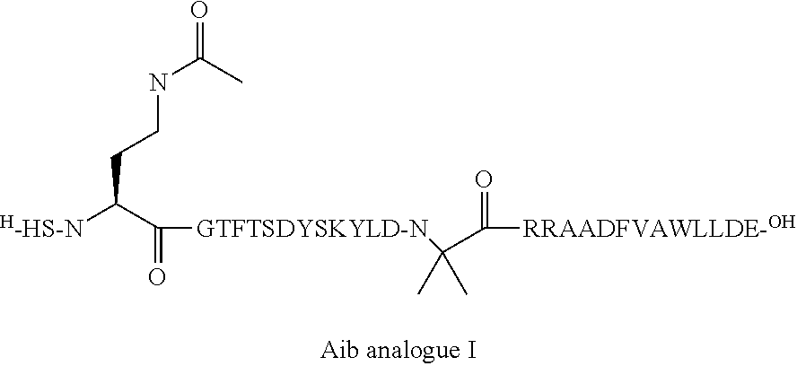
[H-HS-N]C(C(=O)[GTFTSDYSKYLD-N]C(C(=O)[RRAADFVAWLLDE-OH])(C)C)CCNC(C)=O
